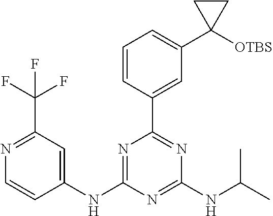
C1(NC2=NC(C3=CC(C4([OTBS])CC4)=CC=C3)=NC(NC(C)C)=N2)=CC(C(F)(F)F)=NC=C1
